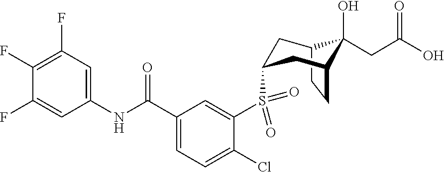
C12CCC(CC(S(C3=CC(C(NC4=CC(F)=C(F)C(F)=C4)=O)=CC=C3Cl)(=O)=O)C1)C2(O)CC(=O)O
